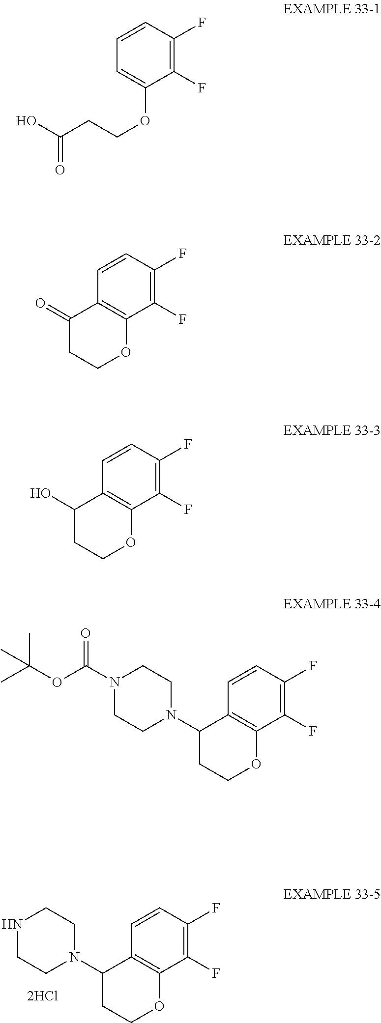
C1(F)=C(F)C=CC2=C1OCCC2N1CCNCC1.C1(F)=C(F)C=CC=C1OCCC(O)=O.C1(F)=C(F)C=CC2=C1OCCC2=O.C1(F)=C(F)C=CC2=C1OCCC2O.C1(F)=C(F)C=CC2=C1OCCC2N1CCN(C(OC(C)(C)C)=O)CC1
